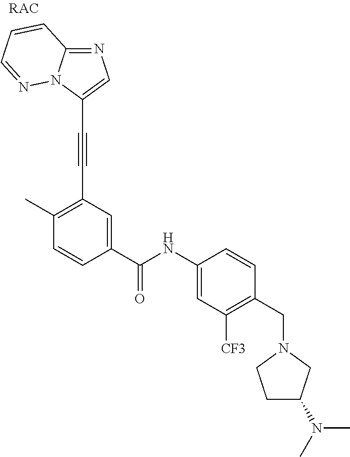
N1=C2N(C(C#CC3=C(C)C=CC(C(NC4=CC([CF3])=C(CN5CCC(N(C)C)C5)C=C4)=O)=C3)=C1)N=CC=C2
